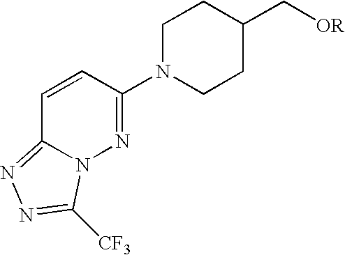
[OR]CC1CCN(C2=NN3C(=NN=C3[CF3])C=C2)CC1
